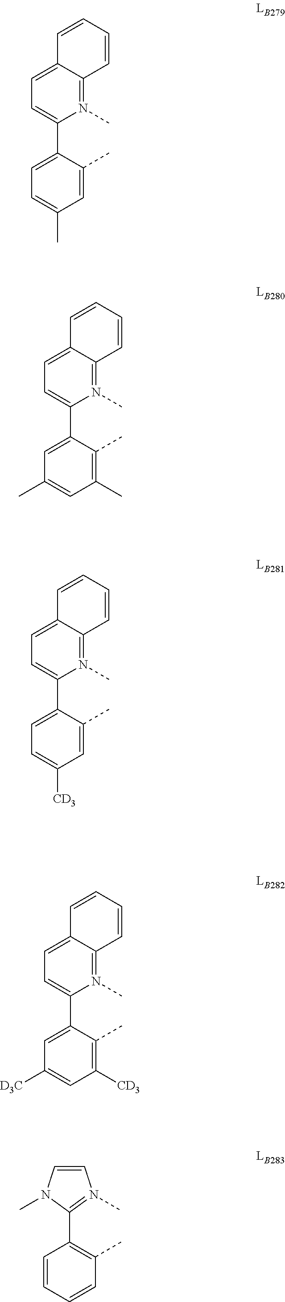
C1=C(C2=CC=C(C)C=C2C)N(C)=C2C(=C1)C=CC=C2.C1=C(C2=CC(C)=CC(C)=C2C)N(C)=C2C(=C1)C=CC=C2.C1=C(C2=CC=C([CD3])C=C2C)N(C)=C2C(=C1)C=CC=C2.C1=C(C2=CC([D3C])=CC([CD3])=C2C)N(C)=C2C(=C1)C=CC=C2.C1=CC=CC(C)=C1C1=N(C)C=CN1C
